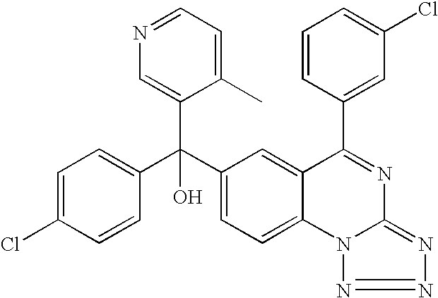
C1=CC(C(C2=CC=C3C(=C2)C(C2=CC(Cl)=CC=C2)=NC2=NN=NN32)(C2=CN=CC=C2C)O)=CC=C1Cl
